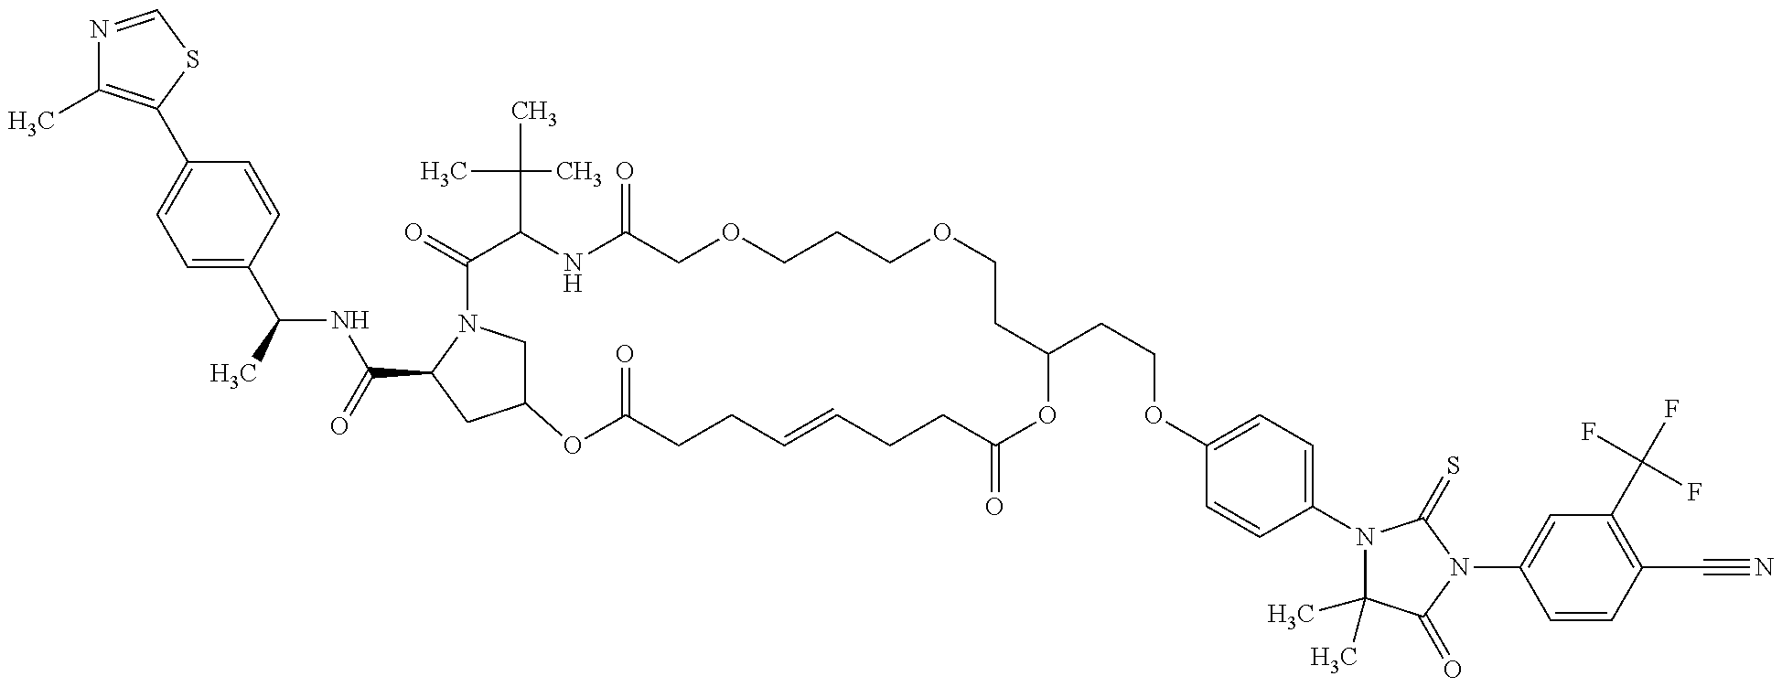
N1=CSC(C2=CC=C(C(NC(=O)C3N4CC(C3)OC(=O)CCC=CCCC(=O)OC(CCOC3=CC=C(N5C(C)(C)C(=O)N(C6=CC(C(F)(F)F)=C(C#N)C=C6)C5=S)C=C3)CCOCCCOCC(=O)NC(C(C)(C)C)C4=O)C)C=C2)=C1C
